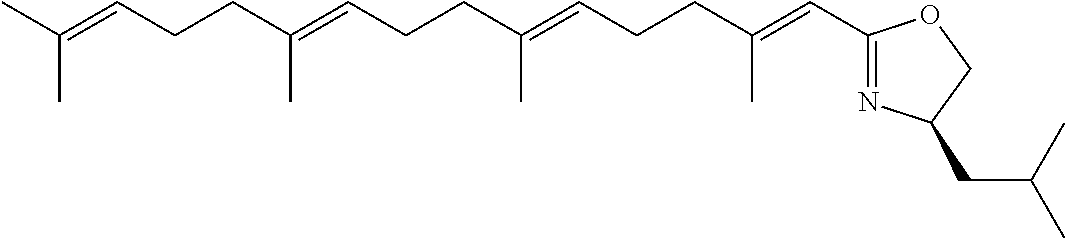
C(C(=CCCC(=CC1=NC(CC(C)C)CO1)C)C)CC=C(C)CCC=C(C)C
